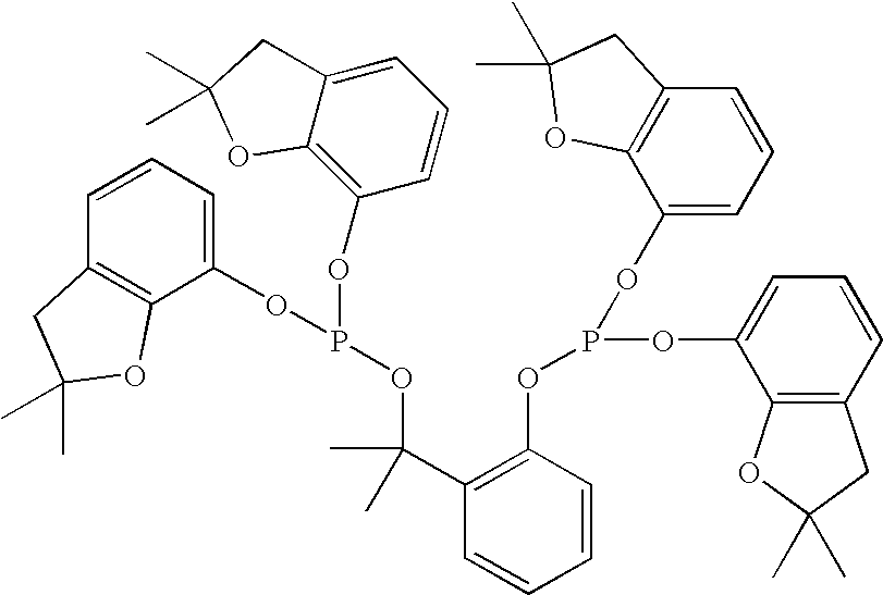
C1=CC=C(OP(OC2=C3C(=CC=C2)CC(C)(C)O3)OC(C2=C(OP(OC3=CC=CC4=C3OC(C)(C)C4)OC3=CC=CC4=C3OC(C)(C)C4)C=CC=C2)(C)C)C2=C1CC(C)(C)O2
